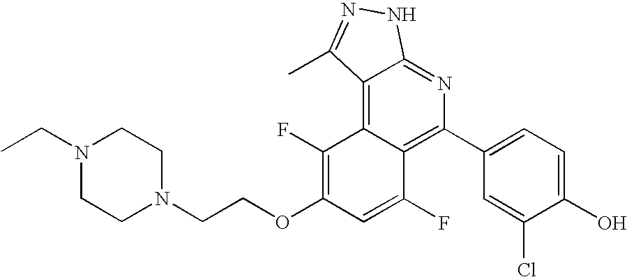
C1(C2=C3C(=C4C(=N2)NN=C4C)C(F)=C(OCCN2CCN(CC)CC2)C=C3F)=CC=C(O)C(Cl)=C1
